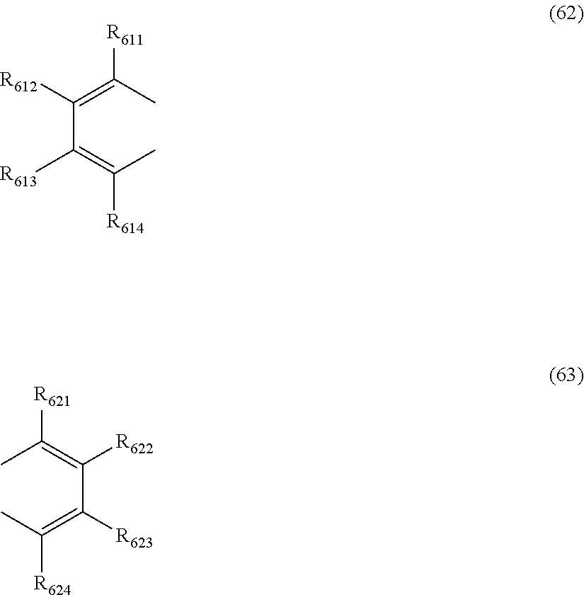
CC(=C(C(=C(C)[R611])[R612])[R613])[R614].CC(=C(C(=C(C)[R621])[R622])[R623])[R624]
